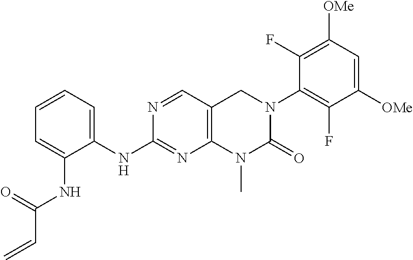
N1=CC2=C(N=C1NC1=CC=CC=C1NC(=O)C=C)N(C)C(=O)N(C1=C(F)C([OMe])=CC([OMe])=C1F)C2
